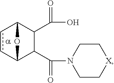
c1cC2C(C(N3CC[X]CC3)=O)C(C(O)=O)C1O2
